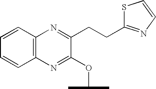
C12=C(N=C(CCC3=NC=CS3)C(OC(C)C)=N1)C=CC=C2
